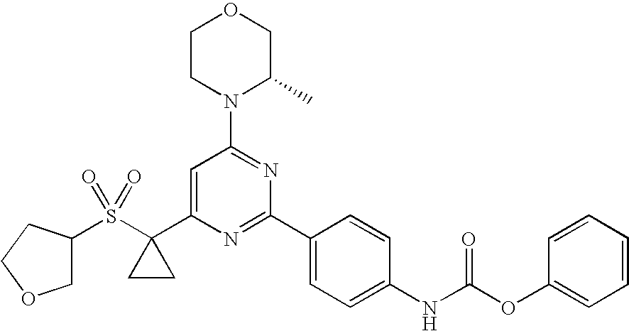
C1CN(C2=NC(C3=CC=C(NC(OC4=CC=CC=C4)=O)C=C3)=NC(C3(S(C4COCC4)(=O)=O)CC3)=C2)C(C)CO1
